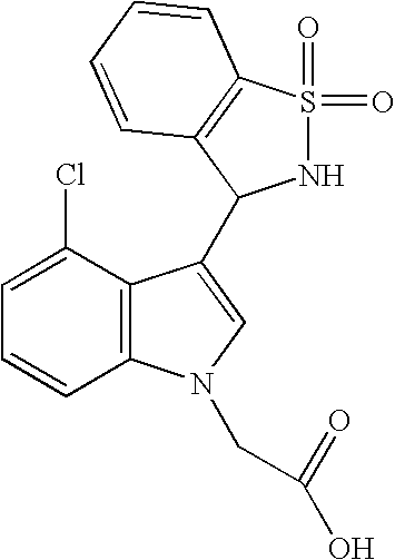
C1=C(Cl)C2=C(C=C1)N(CC(=O)O)C=C2C1NS(=O)(=O)C2=C1C=CC=C2
